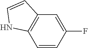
C1=CC(F)=CC2=C1NC=C2
